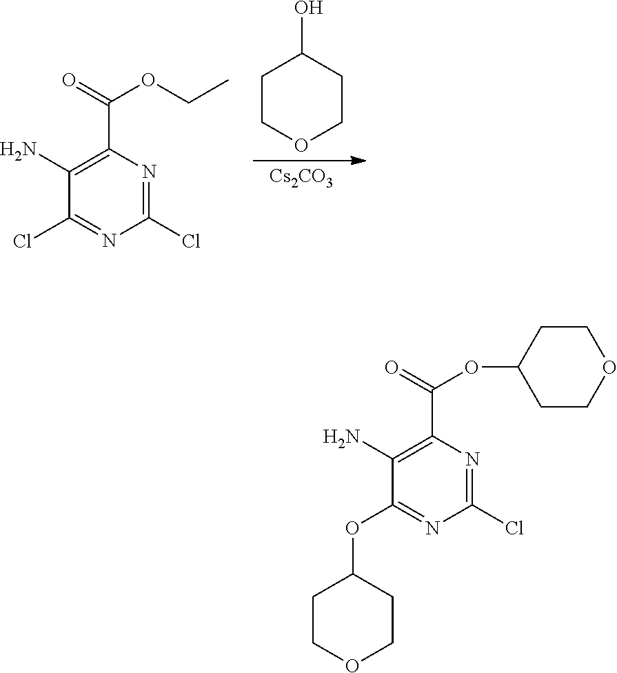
[Cs2CO3].C1COCCC1O.C1(Cl)=NC(Cl)=NC(C(=O)OCC)=C1N.C1(OC2CCOCC2)=NC(Cl)=NC(C(=O)OC2CCOCC2)=C1N
